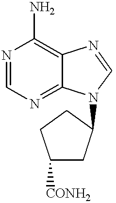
N1=CN=C2C(=C1N)N=CN2C1CC([CONH2])CC1
